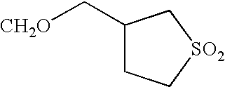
C1(C[CH2O])CC[SO2]C1
